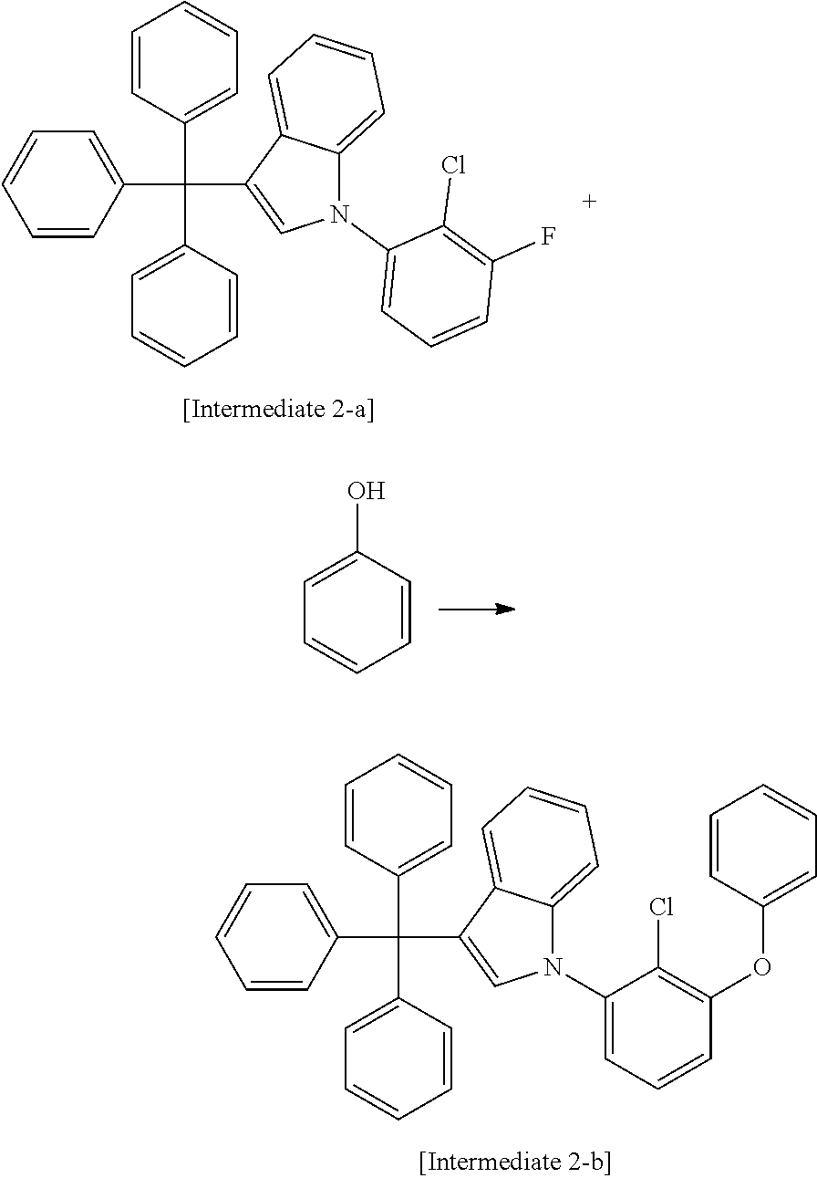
C1(C(C2=CN(C3=CC=CC(F)=C3Cl)C3=CC=CC=C23)(C2=CC=CC=C2)C2=CC=CC=C2)=CC=CC=C1.C1=CC(O)=CC=C1.C1(C(C2=CN(C3=CC=CC(OC4=CC=CC=C4)=C3Cl)C3=CC=CC=C23)(C2=CC=CC=C2)C2=CC=CC=C2)=CC=CC=C1
